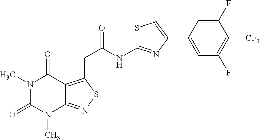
N1(C)C(=O)N(C)C2=NSC(CC(NC3=NC(C4=CC(F)=C([CF3])C(F)=C4)=CS3)=O)=C2C1=O
